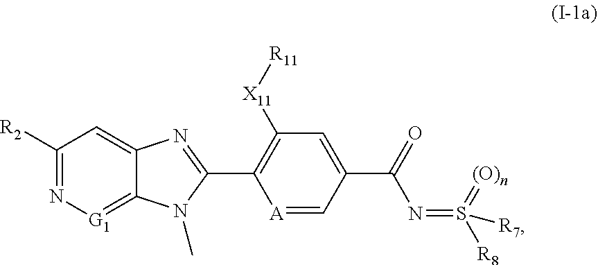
C1([R2])=N[G1]=C2C(=C1)N=C(C1=C([X11][R11])C=C(C(=O)N=S([R8])(=[(O)n])[R7])C=[A]1)N2C
